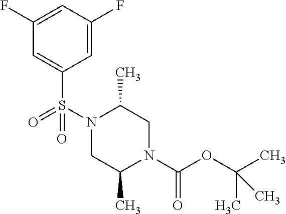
N1(S(C2=CC(F)=CC(F)=C2)(=O)=O)CC(C)N(C(OC(C)(C)C)=O)CC1C
